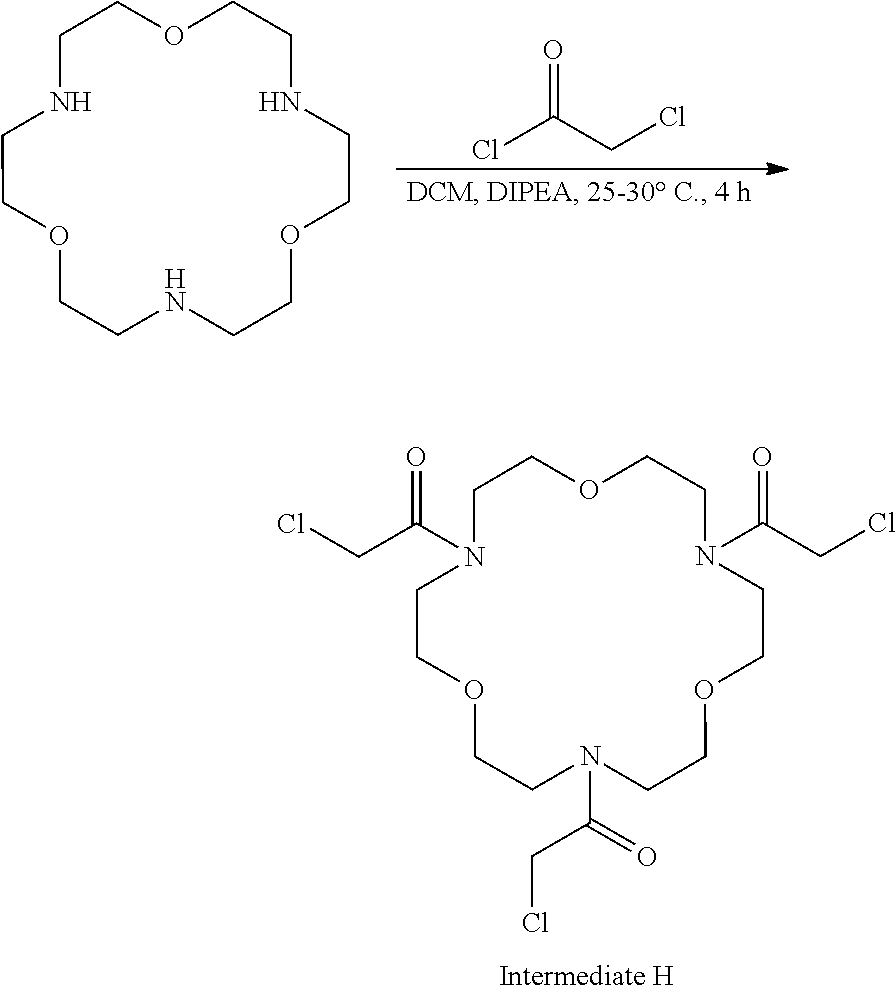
C1N(C(CCl)=O)CCOCCN(C(=O)CCl)CCOCCN(C(CCl)=O)CCOC1.O=C(Cl)CCl.C1NCCOCCNCCOCCNCCOC1
